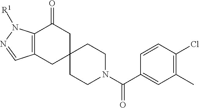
C12=C(CC3(CC1=O)CCN(C(C1=CC(C)=C(Cl)C=C1)=O)CC3)C=NN2[R1]
